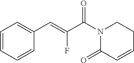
C1=CC=CC(C=C(C(N2C(=O)C=CCC2)=O)F)=C1
